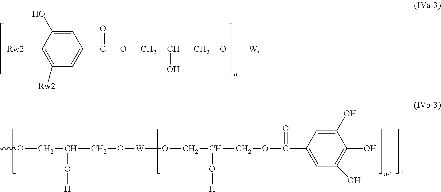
C1=C(O)C([Rw2])=C([Rw2])C=C1C(OCC(O)CO[W])=O.COCC(O[H])CO[W]OCC(O[H])COC(C1=CC(O)=C(O)C(O)=C1)=O
